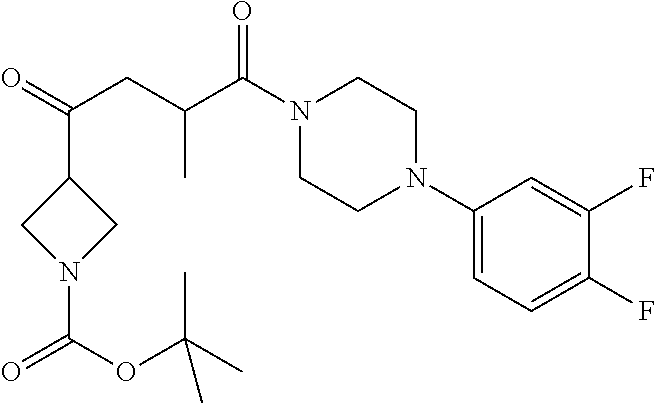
C1(N2CCN(C(C(CC(=O)C3CN(C(=O)OC(C)(C)C)C3)C)=O)CC2)=CC=C(F)C(F)=C1
